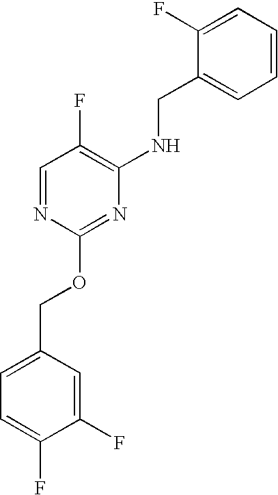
C1(F)=CC(COC2=NC(NCC3=CC=CC=C3F)=C(F)C=N2)=CC=C1F
